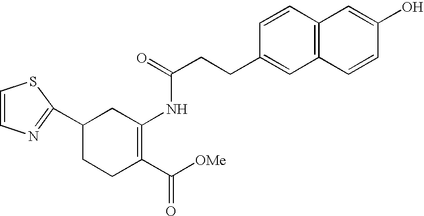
C1=CN=C(C2CCC(C([OMe])=O)=C(NC(CCC3=CC4=C(C=C3)C=C(O)C=C4)=O)C2)S1
